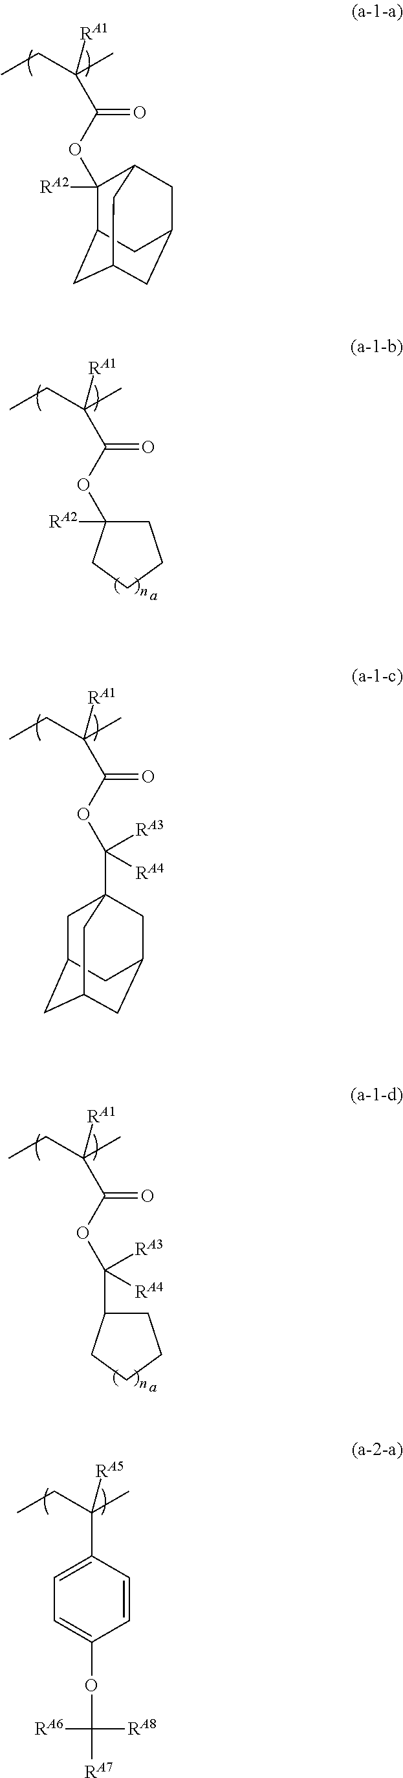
CCC(C)([RA5])C1=CC=C(OC([RA7])([RA8])[RA6])C=C1.CCC(C)([RA1])C(OC1([RA2])C2CC3CC(CC1C3)C2)=O.CCC(C)([RA1])C(OC1([RA2])CCCC1)=O.CCC(C)([RA1])C(OC([RA3])([RA4])C12CC3CC(CC(C1)C3)C2)=O.C1CCCC1C(OC(C(CC)(C)[RA1])=O)([RA3])[RA4]
